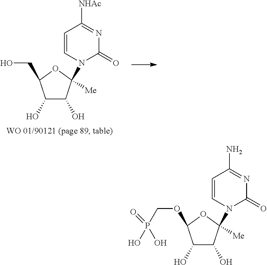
C1(O)C(O)C([Me])(N2C=CC(N)=NC2=O)OC1OCP(=O)(O)O.C1(O)C(O)C([Me])(N2C=CC([NHAc])=NC2=O)OC1CO
